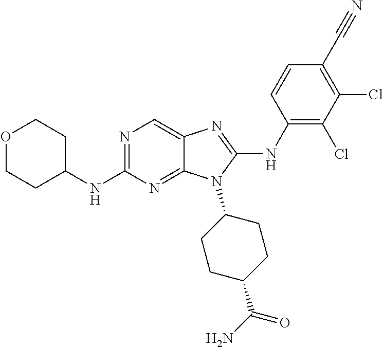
N1=C(NC2CCOCC2)N=C2C(=C1)N=C(NC1=C(Cl)C(Cl)=C(C#N)C=C1)N2C1CCC(C(N)=O)CC1
